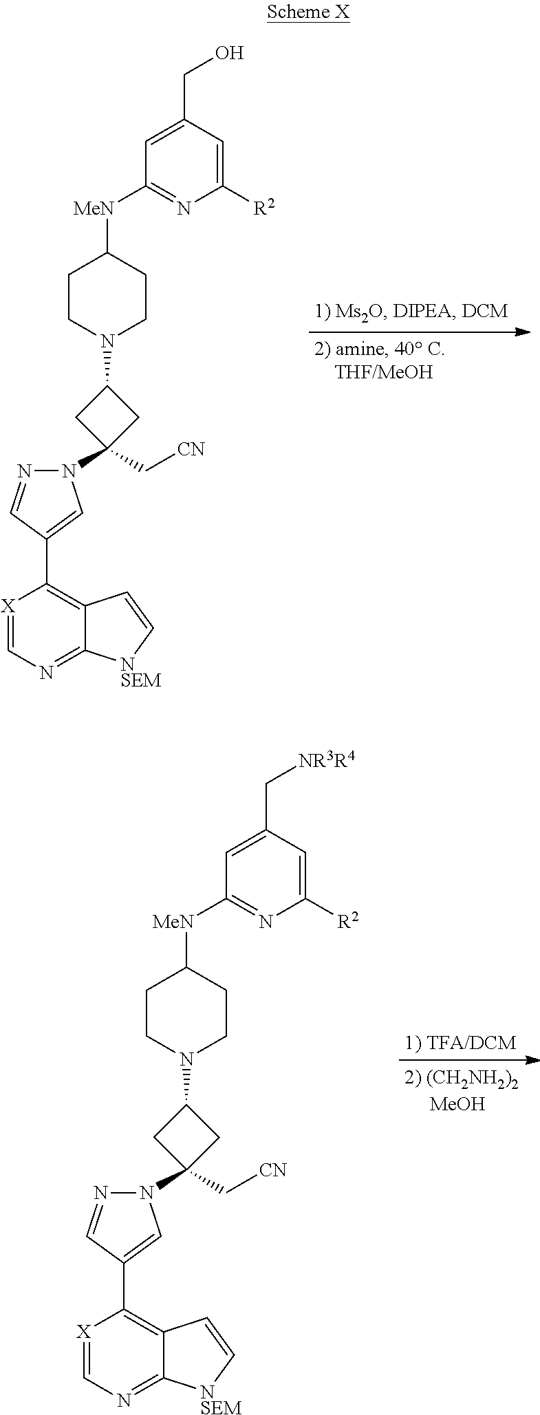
[X]1=CN=C2C(=C1C1=CN(C3(C[CN])CC(N4CCC([MeN]C5=NC([R2])=CC(CO)=C5)CC4)C3)N=C1)C=C[NSEM]2.[X]1=CN=C2C(=C1C1=CN(C3(C[CN])CC(N4CCC([MeN]C5=NC([R2])=CC(C[NR3R4])=C5)CC4)C3)N=C1)C=C[NSEM]2
